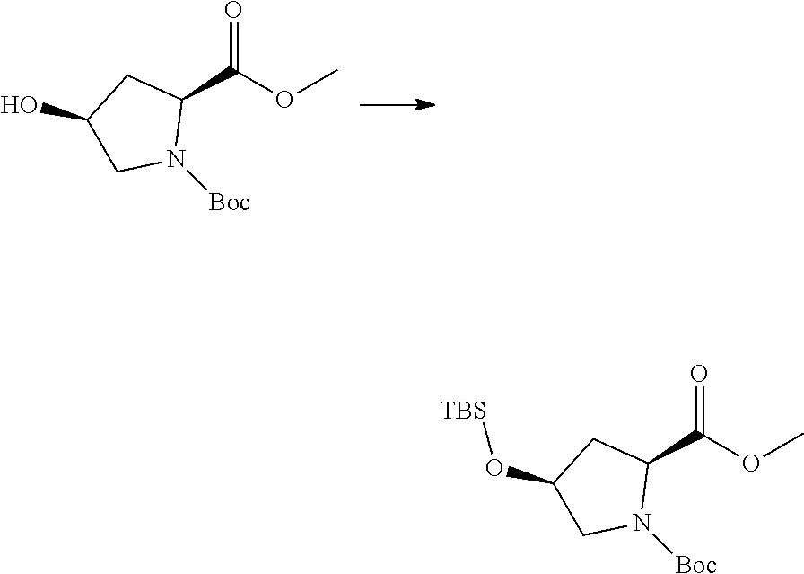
C1(C(OC)=O)CC(O)CN1[Boc].C1(C(OC)=O)CC(O[TBS])CN1[Boc]
